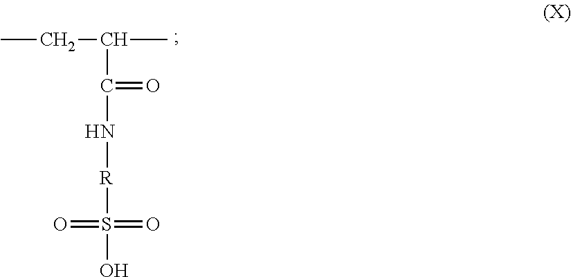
CCC(C(=O)N[R]S(O)(=O)=O)C
